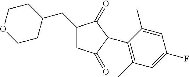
C1(CC2CCOCC2)CC(=O)C(C2=C(C)C=C(F)C=C2C)C1=O
